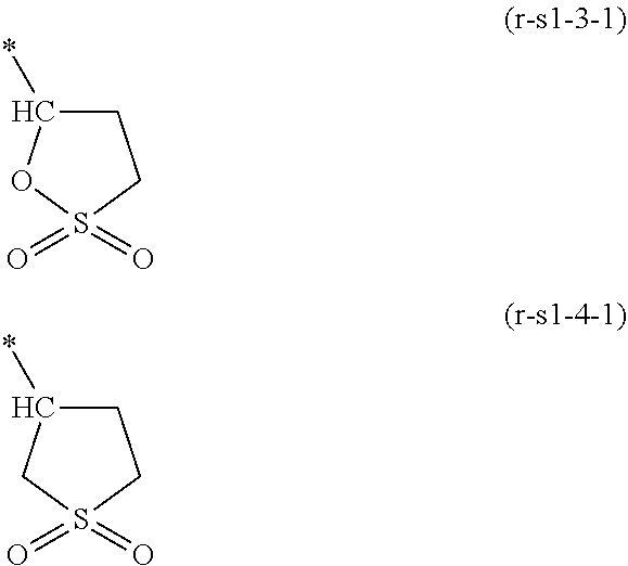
C1C(*)OS(=O)(=O)C1.C1C(*)CS(=O)(=O)C1
